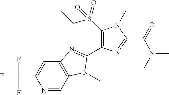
N1=CC2=C(C=C1C(F)(F)F)N=C(C1=C(S(CC)(=O)=O)N(C)C(C(N(C)C)=O)=N1)N2C
